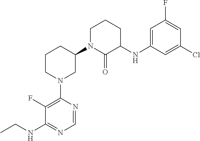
C1(N2CC(N3C(=O)C(NC4=CC(F)=CC(Cl)=C4)CCC3)CCC2)=C(F)C(NCC)=NC=N1
